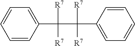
C1=CC(C(C([R7])([R7])C2=CC=CC=C2)([R7])[R7])=CC=C1
